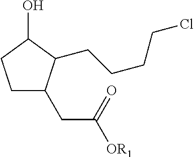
C1CC(O)C(CCCCCl)C1CC([OR1])=O
